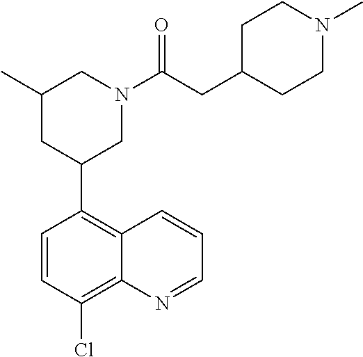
C1=CC(Cl)=C2C(=C1C1CN(C(CC3CCN(C)CC3)=O)CC(C)C1)C=CC=N2
